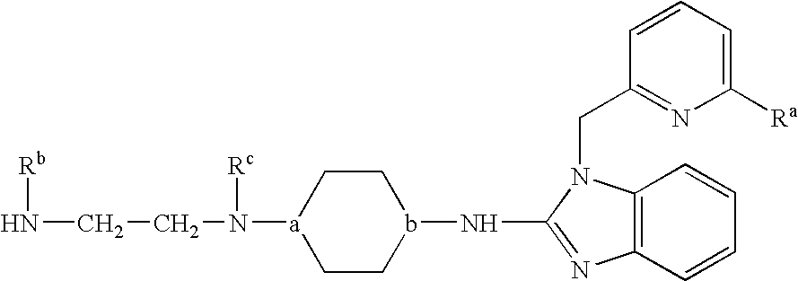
N(CCN([a]1CCb(NC2=NC3=C(N2CC2=NC([Ra])=CC=C2)C=CC=C3)CC1)[Rc])[Rb]
